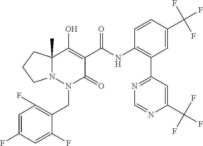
C1=C(F)C=C(F)C(CN2C(=O)C(C(=O)NC3=C(C4=NC=NC(C(F)(F)F)=C4)C=C(C(F)(F)F)C=C3)=C(O)C3(C)N2CCC3)=C1F
